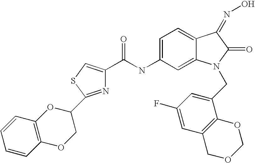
C1=C(NC(=O)C2=CSC(C3OC4=C(OC3)C=CC=C4)=N2)C=C2C(=C1)C(=NO)C(=O)N2CC1=CC(F)=CC2=C1OCOC2
